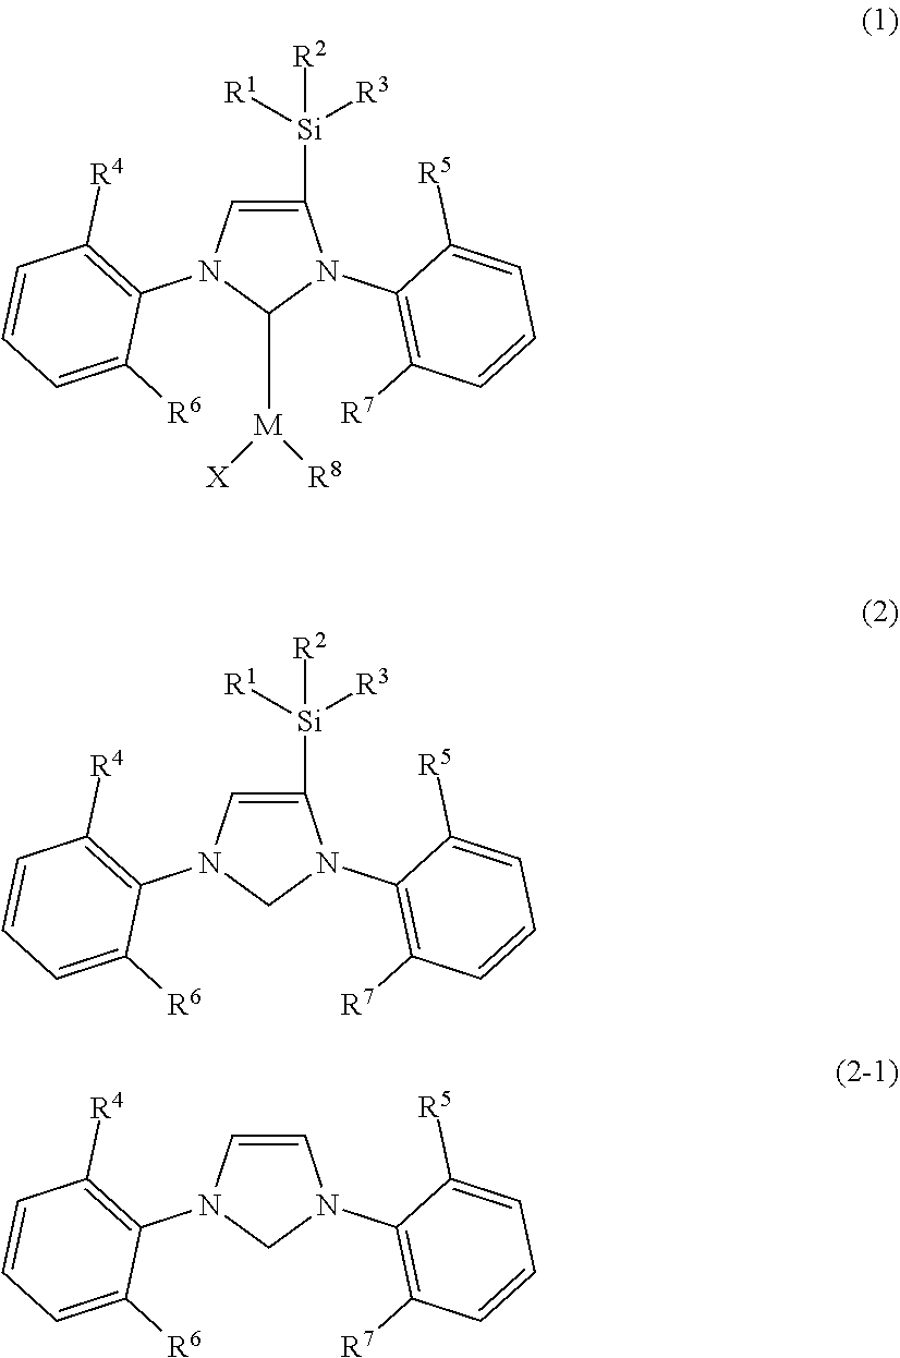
C1([Si]([R2])([R3])[R1])=CN(C2=C([R4])C=CC=C2[R6])C([M]([X])[R8])N1C1=C([R7])C=CC=C1[R5].C1([Si]([R2])([R3])[R1])=CN(C2=C([R4])C=CC=C2[R6])CN1C1=C([R7])C=CC=C1[R5].C1=CN(C2=C([R4])C=CC=C2[R6])CN1C1=C([R7])C=CC=C1[R5]
